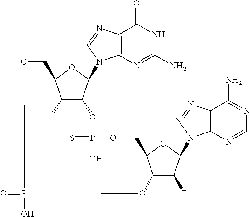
C12=C(N=CN1C1C3C(F)C(O1)COP(O)(=O)OC1C(F)C(N4C5=C(C(N)=NC=N5)N=N4)OC1COP(=S)(O)O3)C(=O)NC(N)=N2
